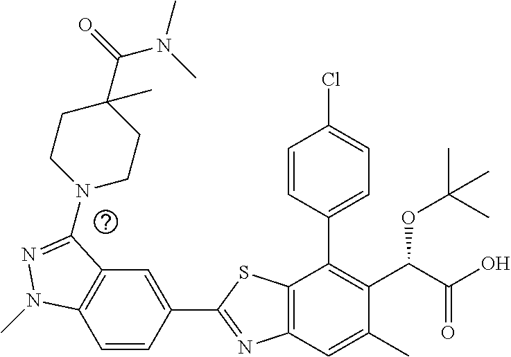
C1=CC(C2=NC3=C(S2)C(C2=CC=C(Cl)C=C2)=C(C(C(O)=O)OC(C)(C)C)C(C)=C3)=CC2=C1N(C)N=C2N1CCC(C(N(C)C)=O)(C)CC1
